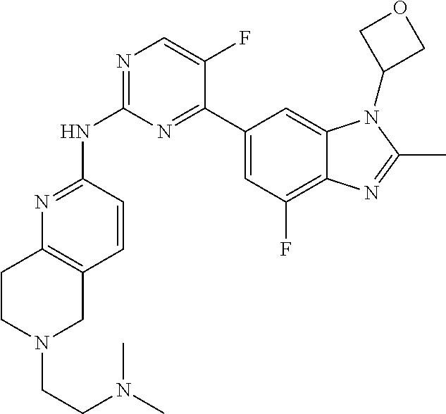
N1=C(NC2=NC=C(F)C(C3=CC(F)=C4C(=C3)N(C3COC3)C(C)=N4)=N2)C=CC2=C1CCN(CCN(C)C)C2
